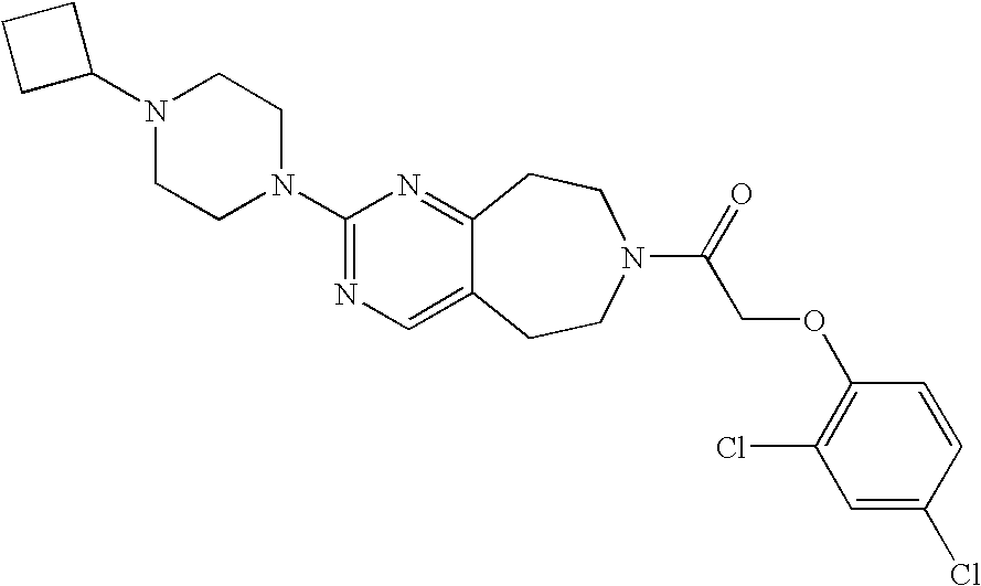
N1(C2CCC2)CCN(C2=NC=C3C(=N2)CCN(C(=O)COC2=C(Cl)C=C(Cl)C=C2)CC3)CC1
